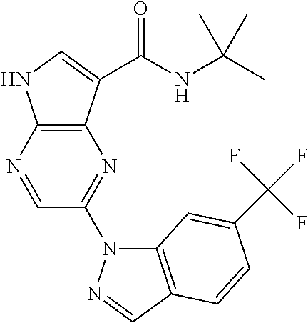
C12=C(N=CC(N3C4=C(C=N3)C=CC(C(F)(F)F)=C4)=N1)NC=C2C(NC(C)(C)C)=O
